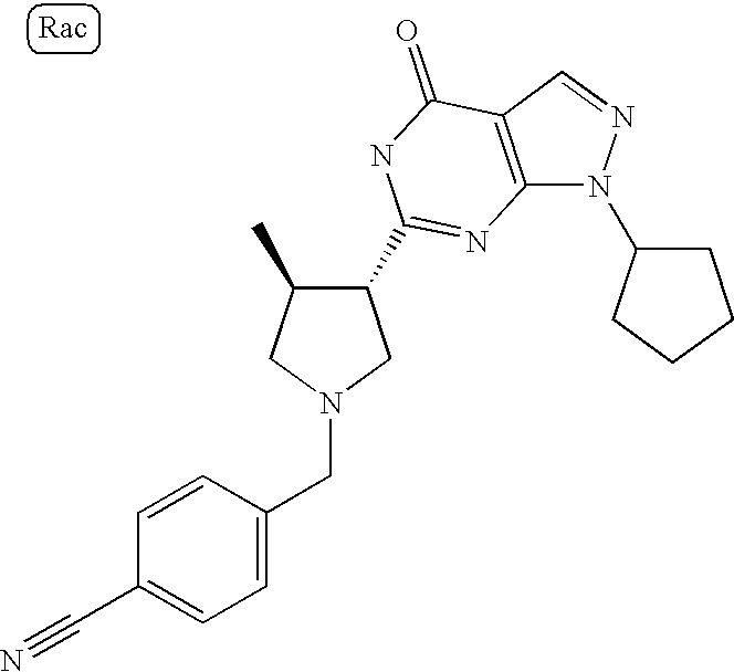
C12=C(C=NN1C1CCCC1)C(=O)NC(C1C(C)CN(CC3=CC=C(C#N)C=C3)C1)=N2
